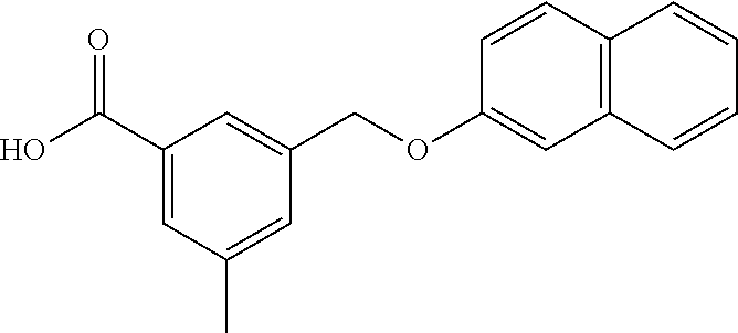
C1(C(O)=O)=CC(C)=CC(COC2=CC3=C(C=C2)C=CC=C3)=C1
